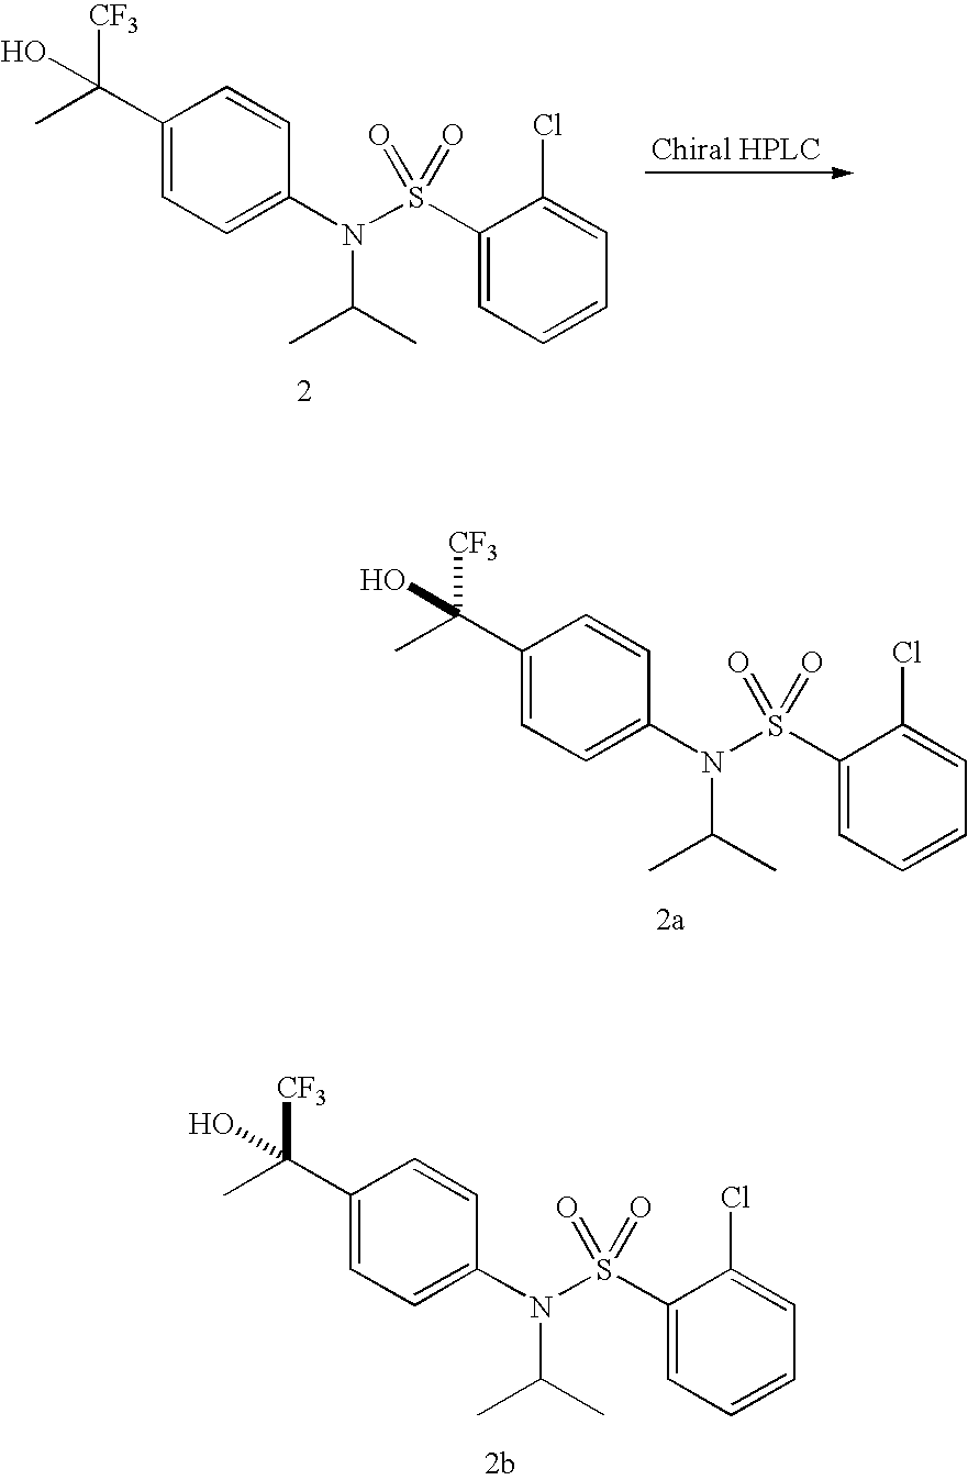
OC(C1=CC=C(N(S(C2=CC=CC=C2Cl)(=O)=O)C(C)C)C=C1)([CF3])C.OC(C1=CC=C(N(S(C2=CC=CC=C2Cl)(=O)=O)C(C)C)C=C1)([CF3])C.OC(C1=CC=C(N(S(C2=CC=CC=C2Cl)(=O)=O)C(C)C)C=C1)([CF3])C
